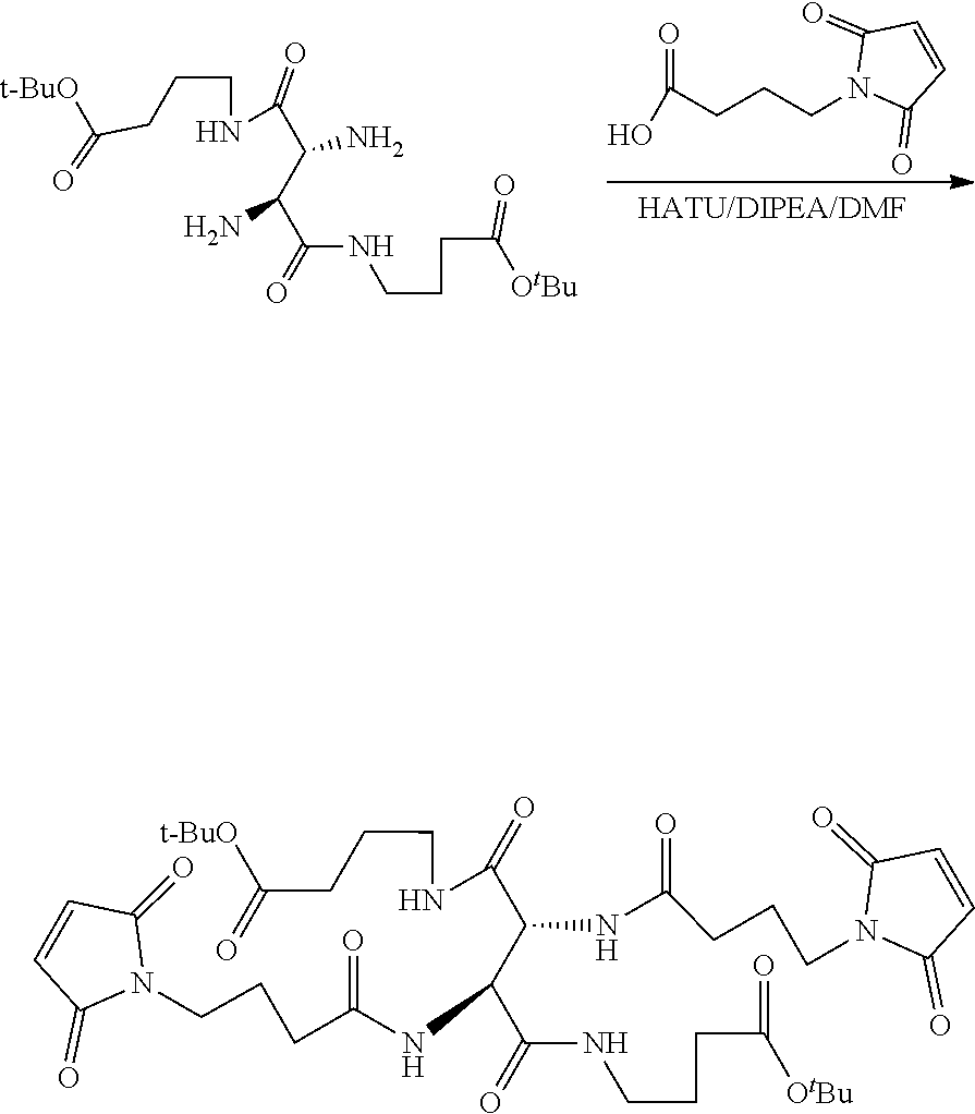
C(CCCNC(C(C(C(NCCCC(=O)[OtBu])=O)N)N)=O)(=O)[t-BuO].C1(=O)C=CC(=O)N1CCCC(O)=O.C1=CC(=O)N(CCCC(=O)NC(C(=O)NCCCC(=O)[OtBu])C(C(NCCCC(=O)[t-BuO])=O)NC(CCCN2C(=O)C=CC2=O)=O)C1=O
